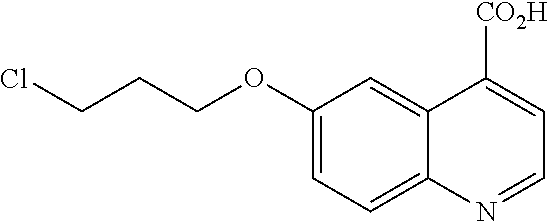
C1(OCCCCl)=CC=C2C(=C1)C([CO2H])=CC=N2
